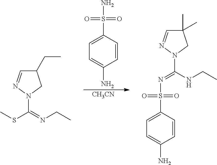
[CH3CN].C1=C(S(=O)(=O)N)C=CC(N)=C1.C1(CC)C=NN(C(=NCC)SC)C1.C1(C)(C)C=NN(C(NCC)=NS(C2=CC=C(N)C=C2)(=O)=O)C1
